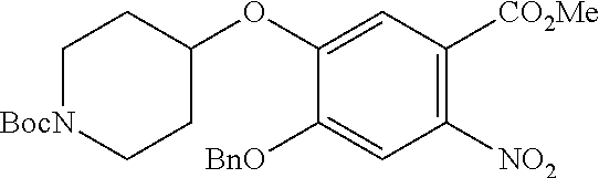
C1([BnO])=CC([NO2])=C([CO2Me])C=C1OC1CC[BocN]CC1
